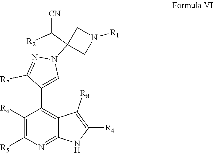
C1([R6])=C([R5])N=C2C(=C1C1=CN(C3(C([CN])[R2])CN([R1])C3)N=C1[R7])C([R8])=C([R4])N2
